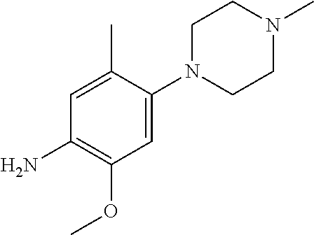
C1N(C2=CC(OC)=C(N)C=C2C)CCN(C)C1
